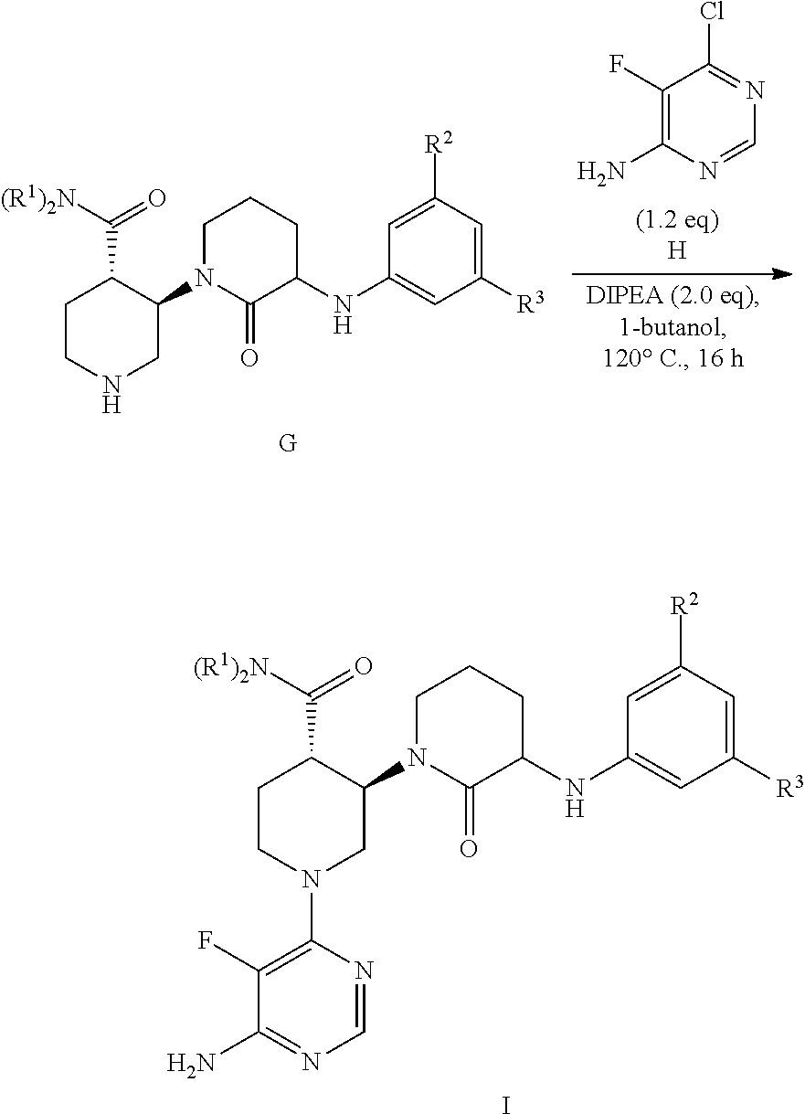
C1CN(C2=C(F)C(N)=NC=N2)CC(N2C(=O)C(NC3=CC([R3])=CC([R2])=C3)CCC2)C1C([(R1)2N])=O.I.C1CNCC(N2C(=O)C(NC3=CC([R3])=CC([R2])=C3)CCC2)C1C([(R1)2N])=O.[G].C1(F)=C(N)N=CN=C1Cl
